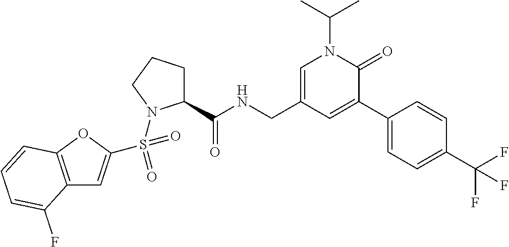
C12=C(OC(S(=O)(=O)N3C(C(NCC4=CN(C(C)C)C(=O)C(C5=CC=C(C(F)(F)F)C=C5)=C4)=O)CCC3)=C1)C=CC=C2F
